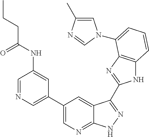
C1(C2=CN=CC(NC(CCC)=O)=C2)=CN=C2C(=C1)C(C1=NC3=C(N1)C=CC=C3N1C=C(C)N=C1)=NN2
